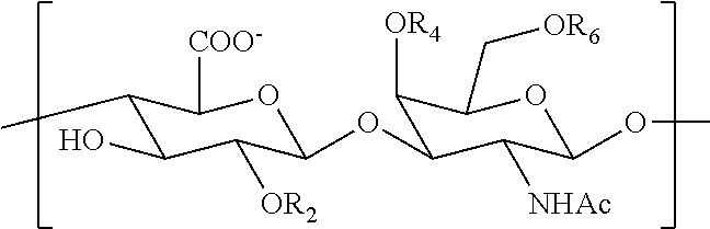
C1(C)C(O)C([OR2])C(OC2C([OR4])C(C[OR6])OC(OC)C2[NHAc])OC1[COO-]
